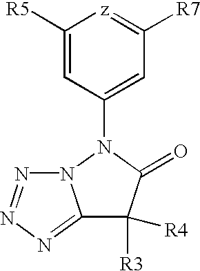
C1([R5])=CC(N2C(=O)C([R3])([R4])C3=NN=NN32)=CC([R7])=[z]1
